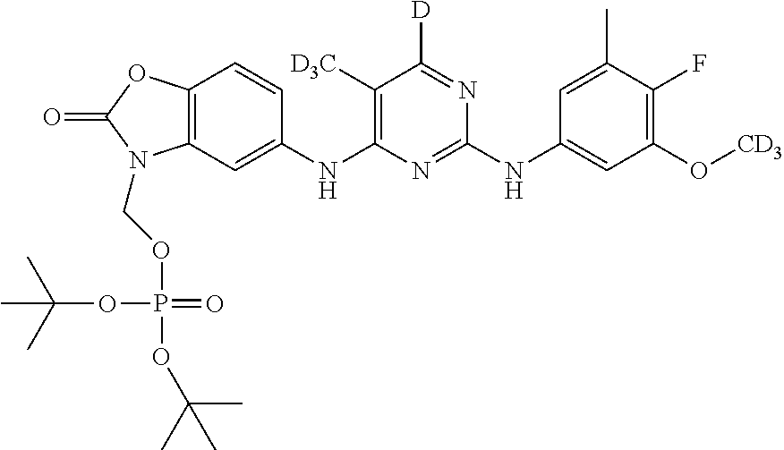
C1([D3C])=C(NC2=CC3=C(OC(=O)N3COP(OC(C)(C)C)(=O)OC(C)(C)C)C=C2)N=C(NC2=CC(O[CD3])=C(F)C(C)=C2)N=C1[D]
